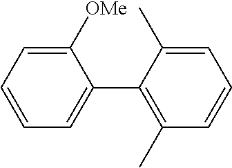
C1=CC=C(C2=C(C)C=CC=C2C)C([OMe])=C1
